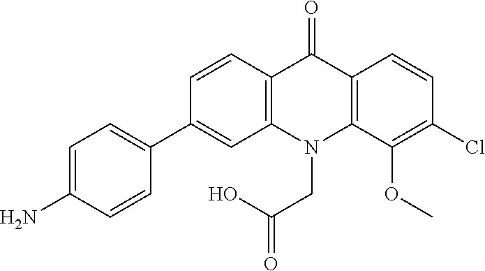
C12=C(N(CC(=O)O)C3=C(C1=O)C=CC(Cl)=C3OC)C=C(C1=CC=C(N)C=C1)C=C2
